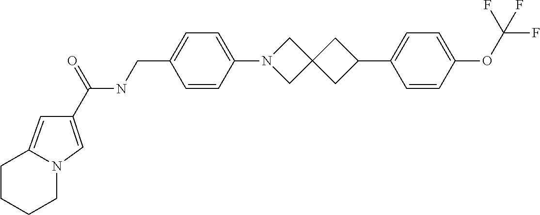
C1(C(NCC2=CC=C(N3CC4(C3)CC(C3=CC=C(OC(F)(F)F)C=C3)C4)C=C2)=O)=CN2CCCCC2=C1
